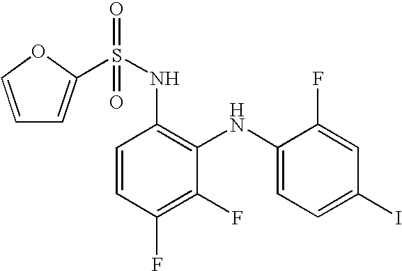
C1=COC(S(NC2=C(NC3=CC=C(I)C=C3F)C(F)=C(F)C=C2)(=O)=O)=C1
